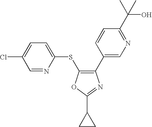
C1(C2=CN=C(C(C)(O)C)C=C2)=C(SC2=CC=C(Cl)C=N2)OC(C2CC2)=N1
